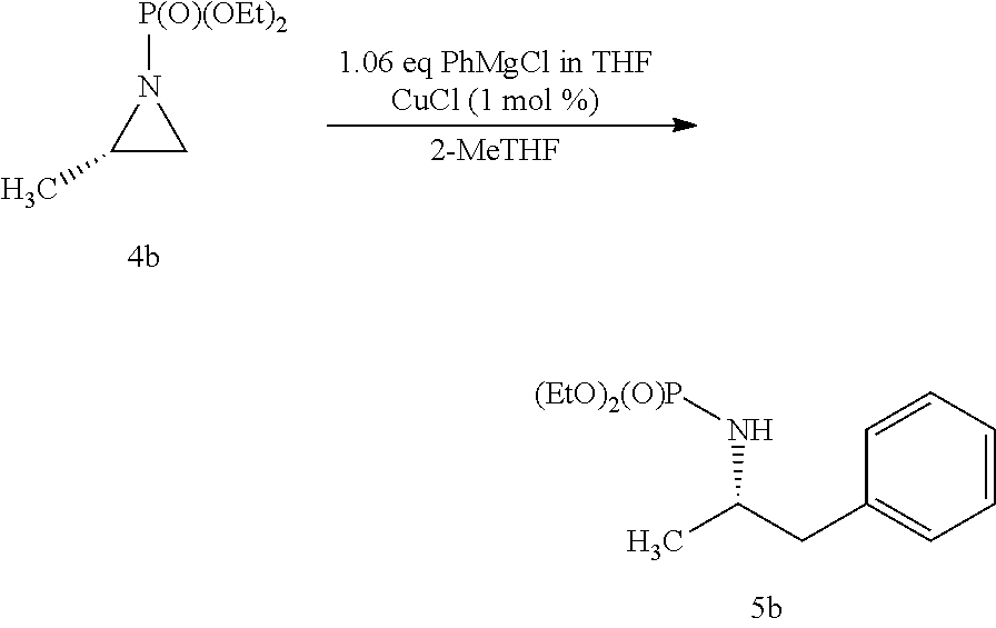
C1(C)CN1[P(O)(OEt)2].C1=CC=CC=C1CC(C)N[(EtO)2(O)P]
